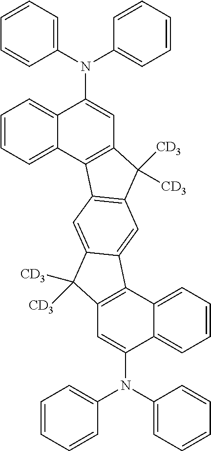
C1=CC=C2C(=C1)C(N(C1=CC=CC=C1)C1=CC=CC=C1)=CC1=C2C2=C(C1([CD3])[CD3])C=C1C(=C2)C([CD3])([CD3])C2=C1C1=CC=CC=C1C(N(C1=CC=CC=C1)C1=CC=CC=C1)=C2
